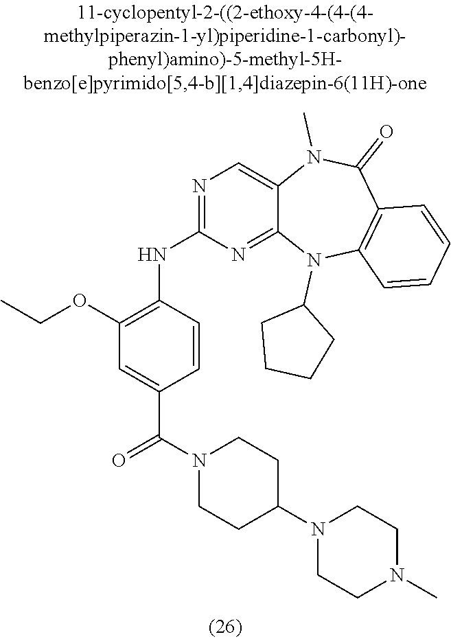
N1=C(NC2=C(OCC)C=C(C(N3CCC(N4CCN(C)CC4)CC3)=O)C=C2)N=C2C(=C1)N(C)C(=O)C1=C(N2C2CCCC2)C=CC=C1
